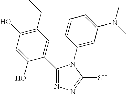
C1(C2=CC(CC)=C(O)C=C2O)=NN=C(S)N1C1=CC(N(C)C)=CC=C1
